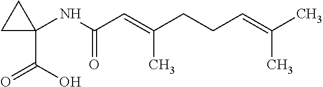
C1(C(O)=O)(NC(C=C(CCC=C(C)C)C)=O)CC1
